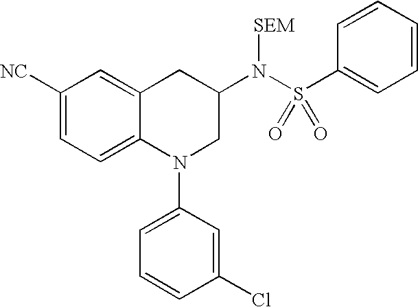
C1([NC])=CC=C2C(=C1)CC(N(S(C1=CC=CC=C1)(=O)=O)[SEM])CN2C1=CC=CC(Cl)=C1
